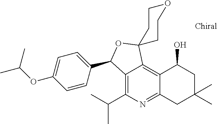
C12=C(C(C)C)N=C3C(=C1C1(OC2C2=CC=C(OC(C)C)C=C2)CCOCC1)C(O)CC(C)(C)C3
